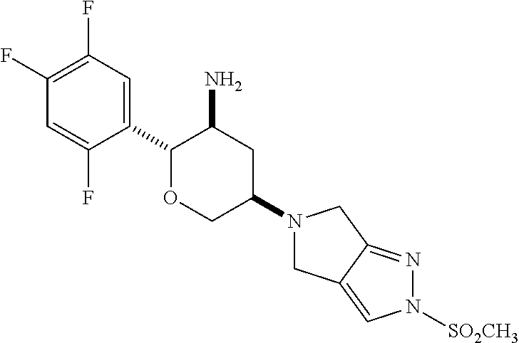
C1(C2OCC(N3CC4=CN([SO2CH3])N=C4C3)CC2N)=CC(F)=C(F)C=C1F
